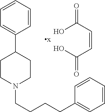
C1=CC=CC(CCCCN2CCC(C3=CC=CC=C3)CC2)=C1.OC(C=CC(O)=O)=O
